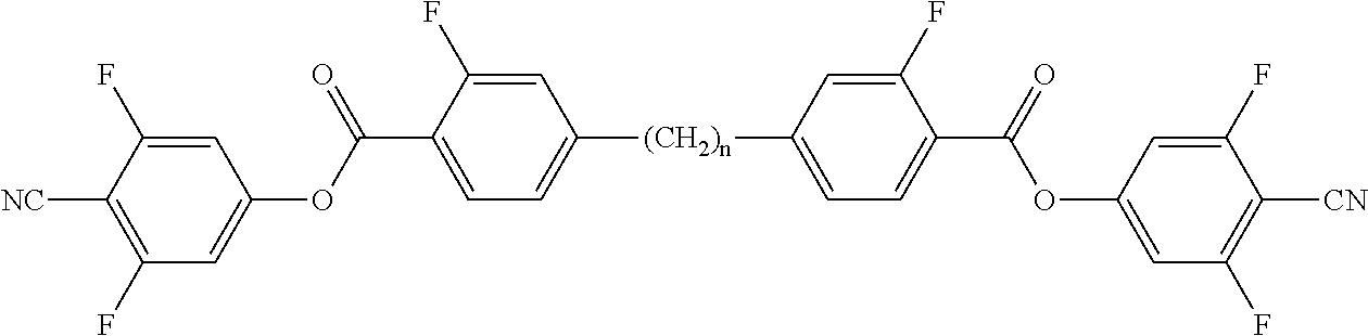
C1=C(F)C(C(=O)OC2=CC(F)=C([NC])C(F)=C2)=CC=C1[(CH2)n]C1=CC=C(C(OC2=CC(F)=C([CN])C(F)=C2)=O)C(F)=C1
